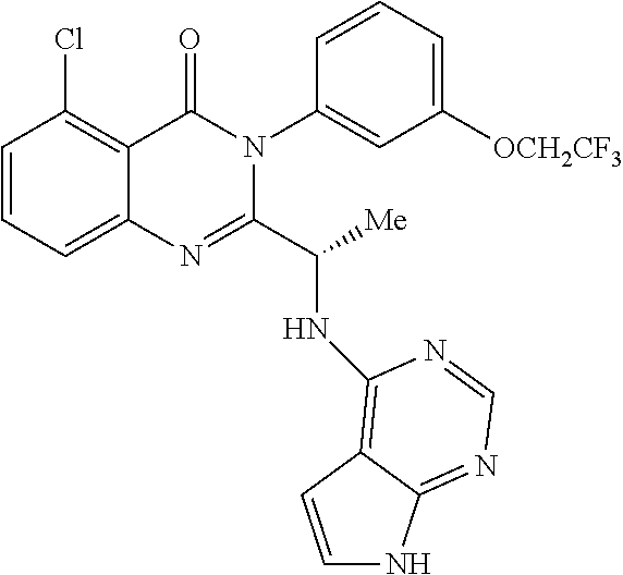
C1=CC=C2C(=C1Cl)C(=O)N(C1=CC([OCH2CF3])=CC=C1)C(C(NC1=C3C(=NC=N1)NC=C3)[Me])=N2
